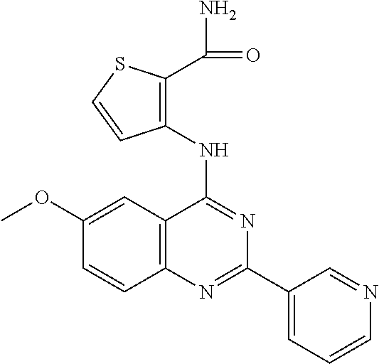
C1(OC)=CC2=C(C=C1)N=C(C1=CC=CN=C1)N=C2NC1=C(C(N)=O)SC=C1
